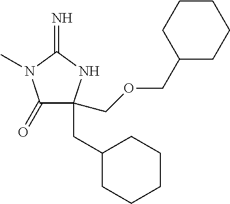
C1(=O)C(CC2CCCCC2)(COCC2CCCCC2)NC(=N)N1C
